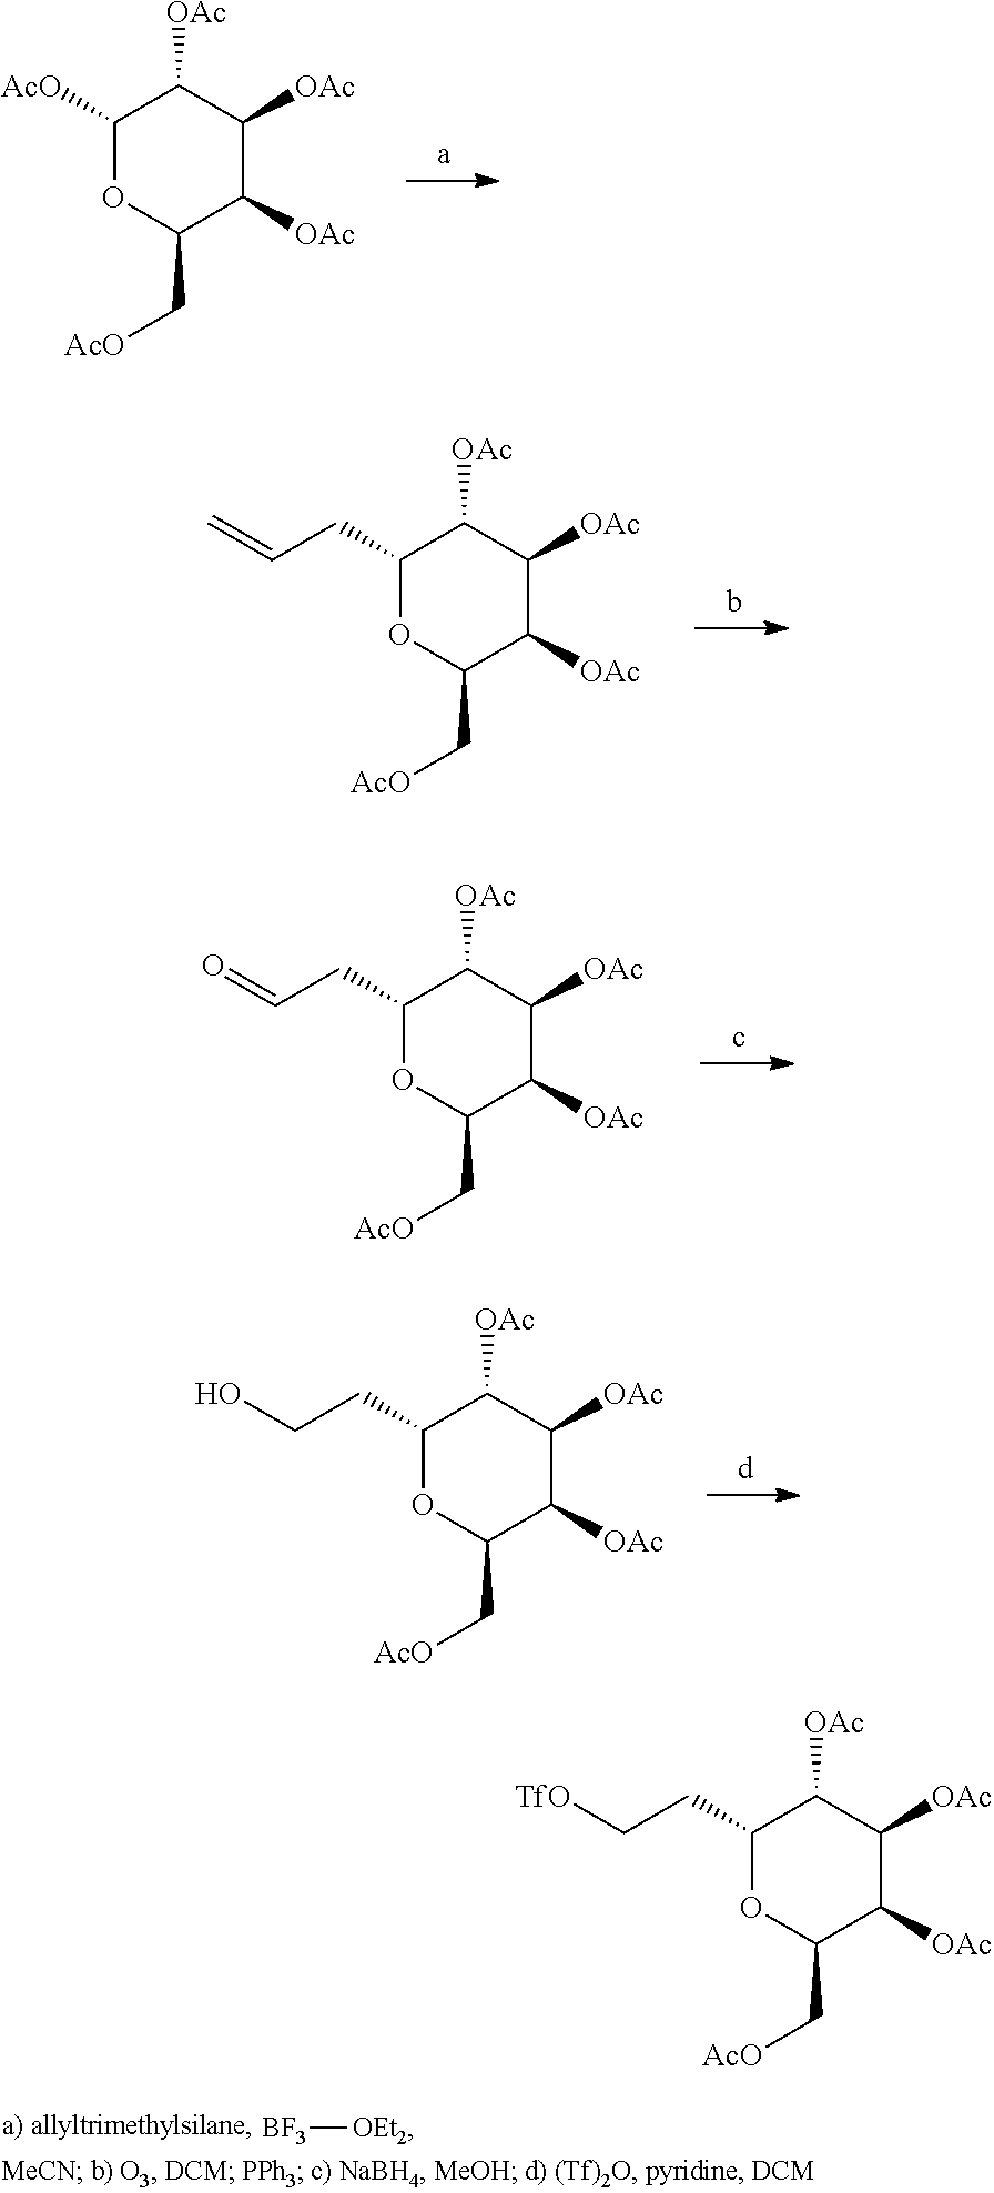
C1([AcO])OC(C[AcO])C([OAc])C([OAc])C1[OAc].C1(CC=C)OC(C[AcO])C([OAc])C([OAc])C1[OAc].C1(CC=O)OC(C[AcO])C([OAc])C([OAc])C1[OAc].C1(CCO)OC(C[AcO])C([OAc])C([OAc])C1[OAc].[BF3][OEt2].C1(CC[TfO])OC(C[AcO])C([OAc])C([OAc])C1[OAc]
